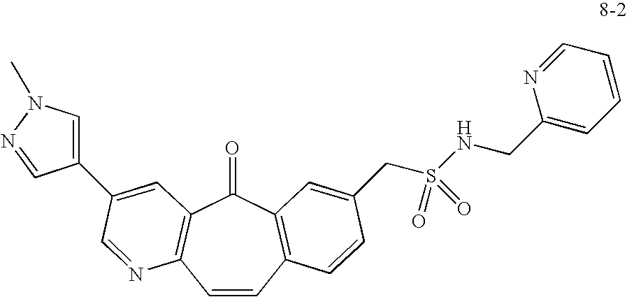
C1=CC2=C(C(=O)C3=C1N=CC(C1=CN(C)N=C1)=C3)C=C(CS(NCC1=CC=CC=N1)(=O)=O)C=C2
